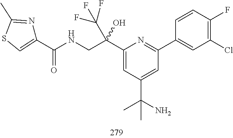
C1(C(NCC(C2=CC(C(N)(C)C)=CC(C3=CC(Cl)=C(F)C=C3)=N2)(O)C(F)(F)F)=O)=CSC(C)=N1
